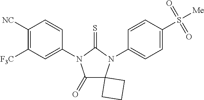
C1(=O)C2(N(C3=CC=C(S([Me])(=O)=O)C=C3)C(=S)N1C1=CC([F3C])=C([NC])C=C1)CCC2
